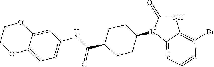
O=C1NC2=C(Br)C=CC=C2N1C1CCC(C(NC2=CC=C3C(=C2)OCCO3)=O)CC1
